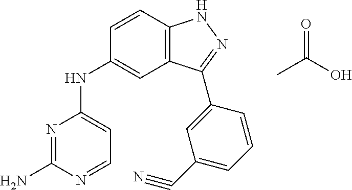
N1=C(N)N=CC=C1NC1=CC2=C(C=C1)NN=C2C1=CC(C#N)=CC=C1.CC(O)=O
